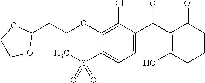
C1(CCOC2=C(Cl)C(C(=O)C3=C(O)CCCC3=O)=CC=C2S(C)(=O)=O)OCCO1
